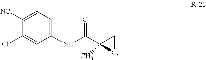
C1(NC(C2(C)OC2)=O)=CC=C([NC])C(Cl)=C1
